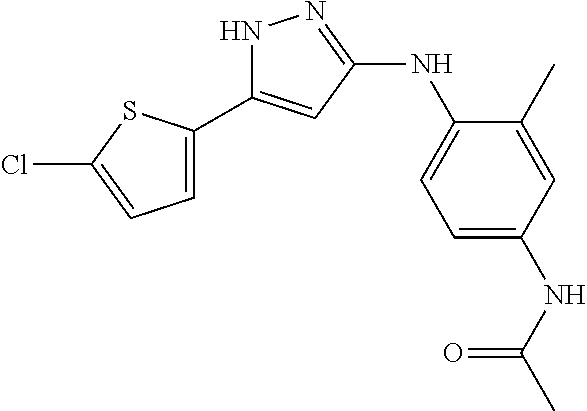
N1C(C2=CC=C(Cl)S2)=CC(NC2=CC=C(NC(C)=O)C=C2C)=N1
